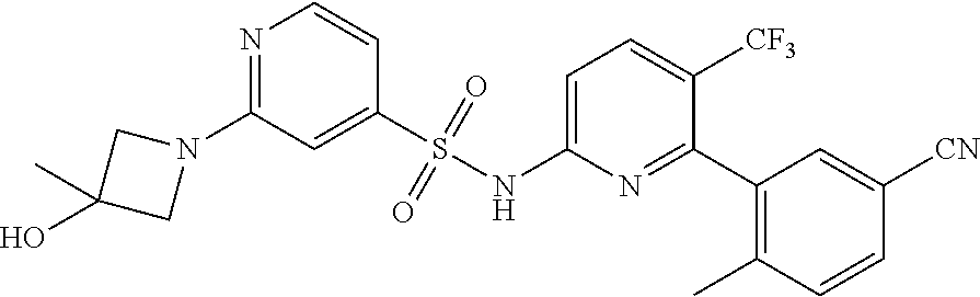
N1(C2=NC=CC(S(NC3=CC=C([CF3])C(C4=C(C)C=CC([CN])=C4)=N3)(=O)=O)=C2)CC(O)(C)C1
